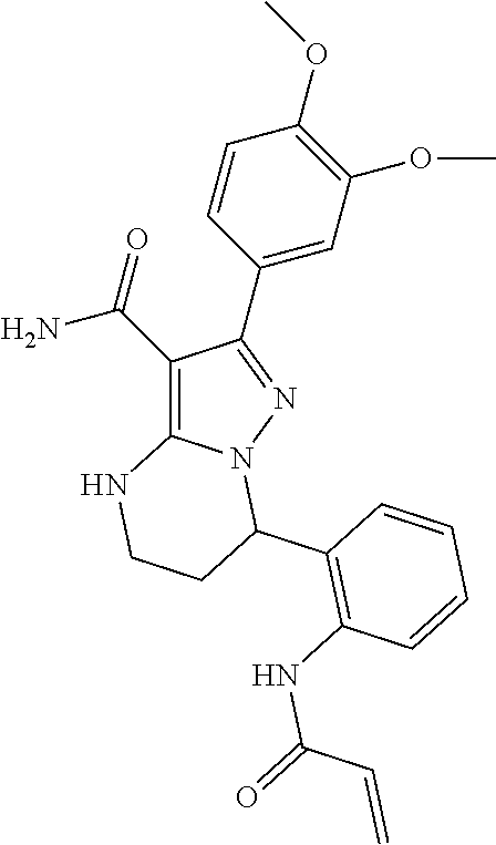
C1(C(=O)N)=C2N(N=C1C1=CC(OC)=C(OC)C=C1)C(C1=C(NC(=O)C=C)C=CC=C1)CCN2
